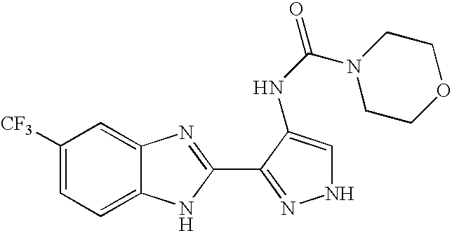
C1=C2C(=CC([CF3])=C1)N=C(C1=NNC=C1NC(=O)N1CCOCC1)N2
